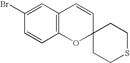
C12=C(C=C(Br)C=C1)C=CC1(O2)CCSCC1
